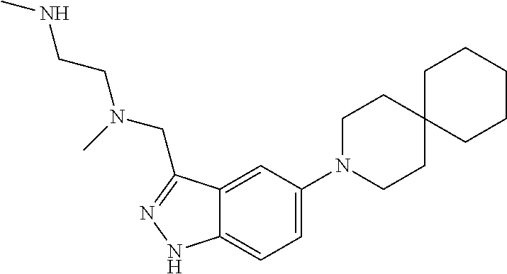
C12=CC(N3CCC4(CC3)CCCCC4)=CC=C1NN=C2CN(CCNC)C
